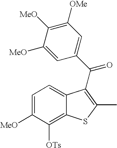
C1=C([MeO])C([OTs])=C2C(=C1)C(C(C1=CC([OMe])=C([MeO])C([MeO])=C1)=O)=C(C)S2
